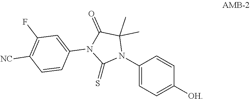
CC1(C)N(C2=CC=C([OH])C=C2)C(=S)N(C2=CC(F)=C([NC])C=C2)C1=O
